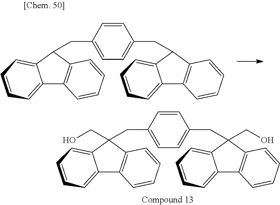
C1(CC2(CO)C3=C(C4=CC=CC=C42)C=CC=C3)=CC=C(CC2(CO)C3=C(C4=CC=CC=C42)C=CC=C3)C=C1.C1(CC2C3=C(C4=CC=CC=C42)C=CC=C3)=CC=C(CC2C3=C(C4=CC=CC=C42)C=CC=C3)C=C1
